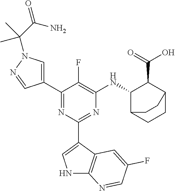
C1(C2=CN(C(C(=O)N)(C)C)N=C2)=NC(C2=CNC3=C2C=C(F)C=N3)=NC([HN]C2C(C(=O)O)C3CCC2CC3)=C1F
